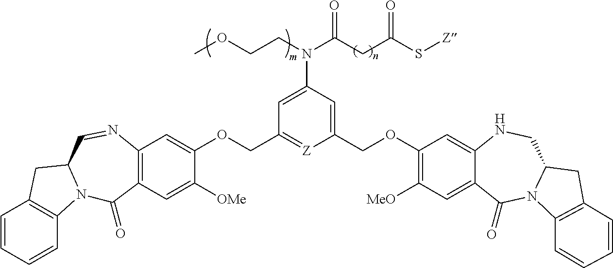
C1=CC=CC2=C1CC1N2C(=O)C2=C(N=C1)C=C(OCC1=[Z]C(COC3=C([MeO])C=C4C(=C3)NCC3N(C4=O)C4=C(C3)C=CC=C4)=CC(N(C(CC(S[Z])=O)=O)CCOC)=C1)C([OMe])=C2
